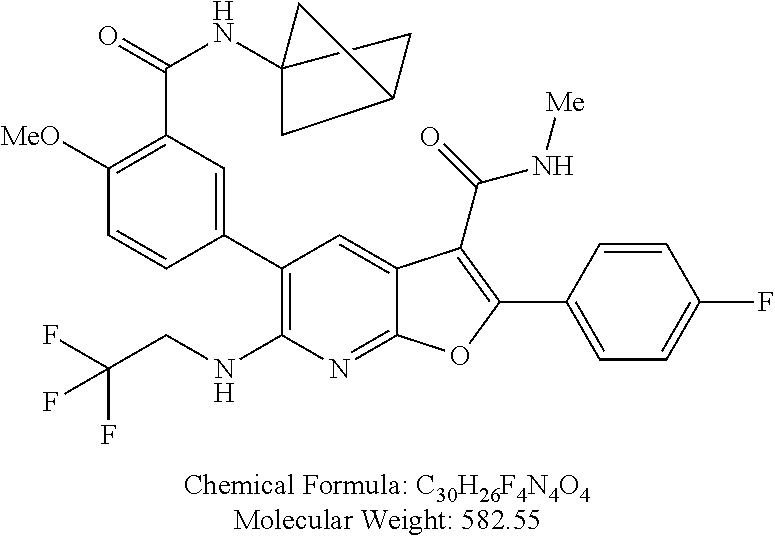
C12(NC(C3=C([MeO])C=CC(C4=C(NCC(F)(F)F)N=C5C(=C4)C(C(=O)N[Me])=C(C4=CC=C(F)C=C4)O5)=C3)=O)CC(C1)C2
